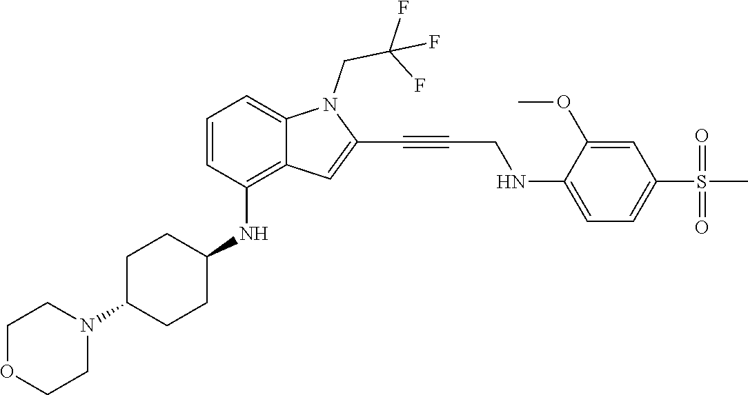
C(C#CC1=CC2=C(NC3CCC(N4CCOCC4)CC3)C=CC=C2N1CC(F)(F)F)NC1=CC=C(S(C)(=O)=O)C=C1OC
